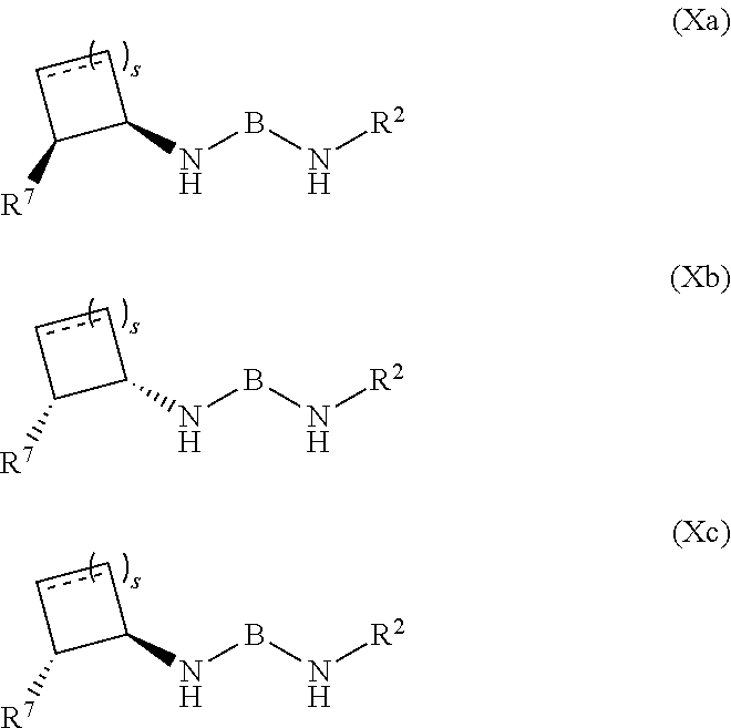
c1cC([R7])C1NBN[R2].c1cC([R7])C1NBN[R2].c1cC([R7])C1NBN[R2]
